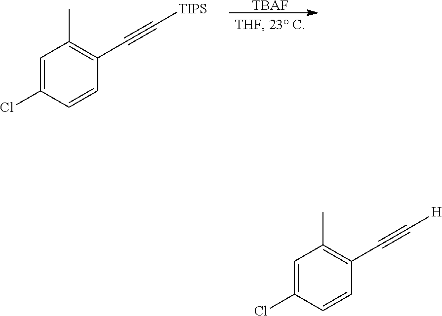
[TBAF].C1=C(Cl)C=CC(C#C[TIPS])=C1C.C1=C(Cl)C=CC(C#C[H])=C1C
